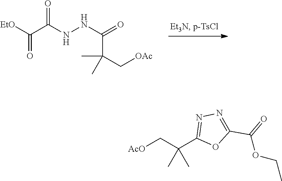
N(NC(C([EtO])=O)=O)C(=O)C(C[OAc])(C)C.N1=C(C(C)(C)C[AcO])OC(C(=O)OCC)=N1
